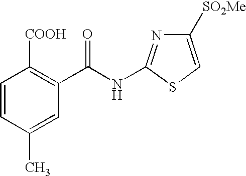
C1=CC(C)=CC(C(NC2=NC([SO2Me])=CS2)=O)=C1[COOH]
